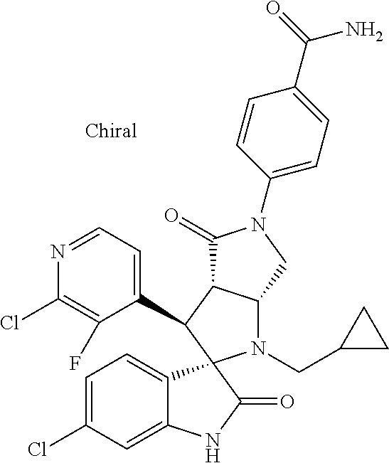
C1(C2C3C(N(CC4CC4)C24C2=CC=C(Cl)C=C2NC4=O)CN(C2=CC=C(C(=O)N)C=C2)C3=O)=CC=NC(Cl)=C1F
